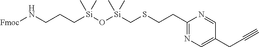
N(CCC[Si](O[Si](CSCCC1=NC=C(CC#C)C=N1)(C)C)(C)C)[Fmoc]
